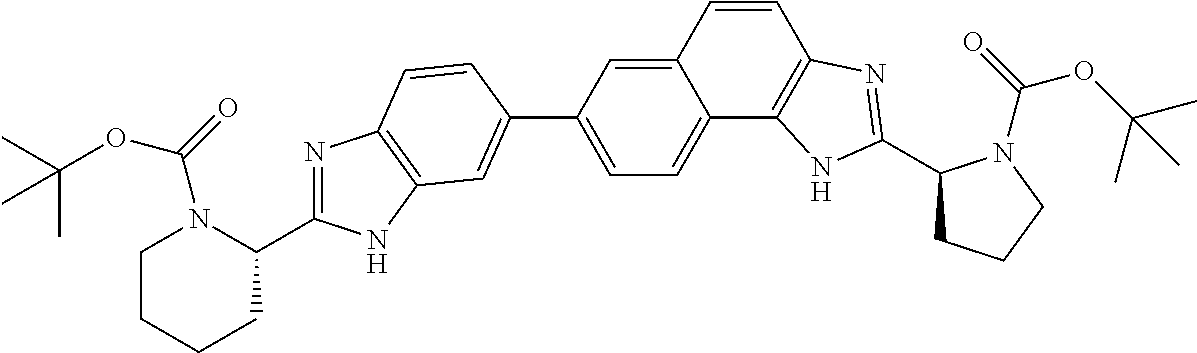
N1=C(C2N(C(=O)OC(C)(C)C)CCCC2)NC2=C1C=CC(C1=CC=C3C(=C1)C=CC1=C3NC(C3CCCN3C(=O)OC(C)(C)C)=N1)=C2
